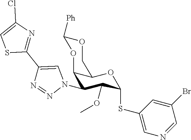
C1(N2C=C(C3=NC(Cl)=CS3)N=N2)C(OC)C(SC2=CN=CC(Br)=C2)OC2C1OC([Ph])OC2
